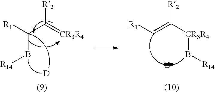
[R1]C(C(=[CR3R4])[R2])B[R14].[D].[R1]C=C([CR3R4]B[R14])[R2].[D]
